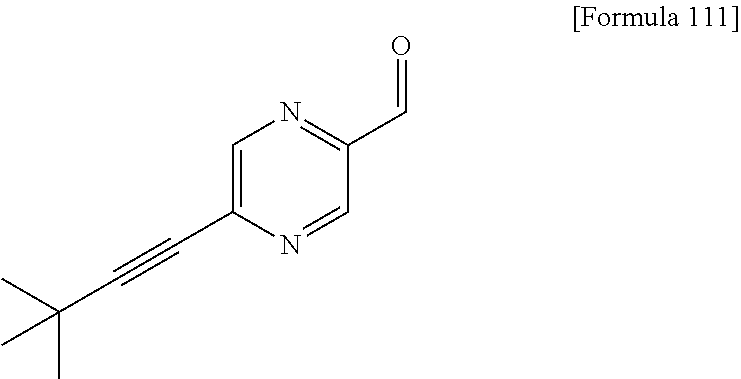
C1=C(C#CC(C)(C)C)N=CC(C=O)=N1
